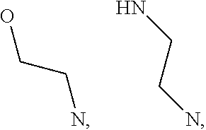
OCCN.NCCN
